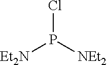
ClP([NEt2])[Et2N]
